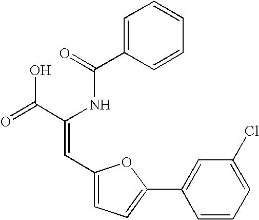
C1=C(C(=O)NC(C(=O)O)=CC2=CC=C(C3=CC(Cl)=CC=C3)O2)C=CC=C1
